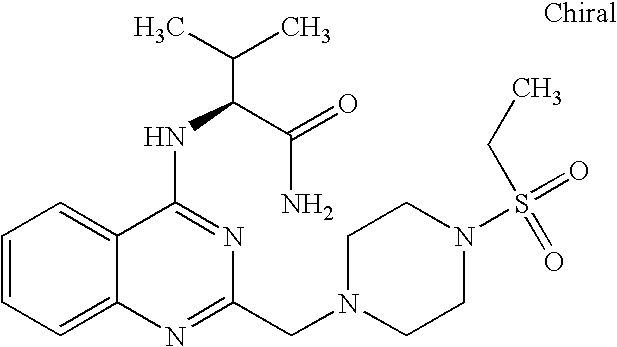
C1=CC=C2C(=C1)C(NC(C(N)=O)C(C)C)=NC(CN1CCN(S(=O)(CC)=O)CC1)=N2
